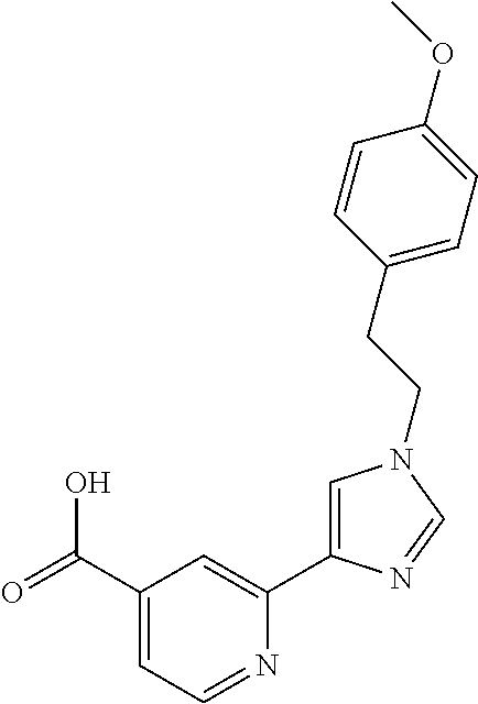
C1(C(=O)O)=CC=NC(C2=CN(CCC3=CC=C(OC)C=C3)C=N2)=C1
